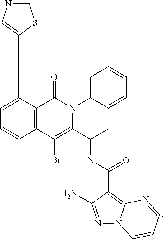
C12=C(C(C#CC3=CN=CS3)=CC=C1)C(=O)N(C1=CC=CC=C1)C(C(C)NC(C1=C3N(N=C1N)C=CC=N3)=O)=C2Br
